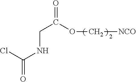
C(C(=O)OC[NCO])NC(Cl)=O
